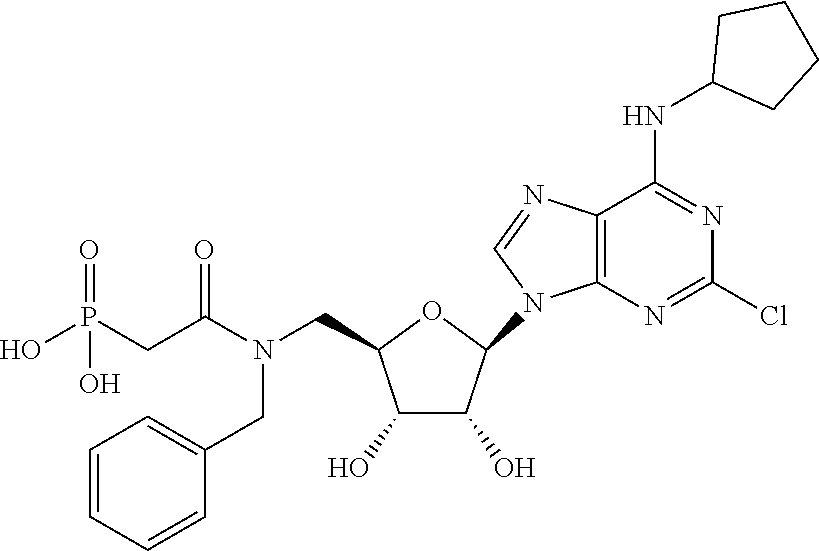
O1C(CN(C(CP(O)(=O)O)=O)CC2=CC=CC=C2)C(O)C(O)C1N1C=NC2=C1N=C(Cl)N=C2NC1CCCC1
